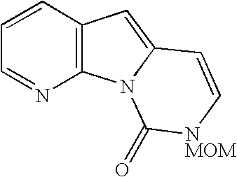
C1=CC2=C(N=C1)N1C(=C2)C=C[NMOM]C1=O
